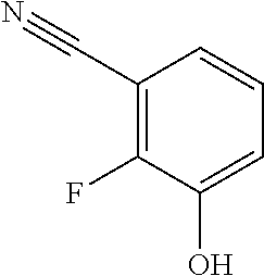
C1(C#N)=C(F)C(O)=CC=C1
